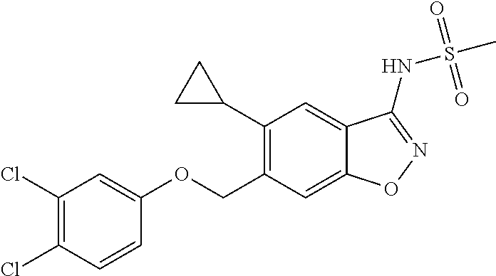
O(CC1=C(C2CC2)C=C2C(=C1)ON=C2NS(C)(=O)=O)C1=CC(Cl)=C(Cl)C=C1
